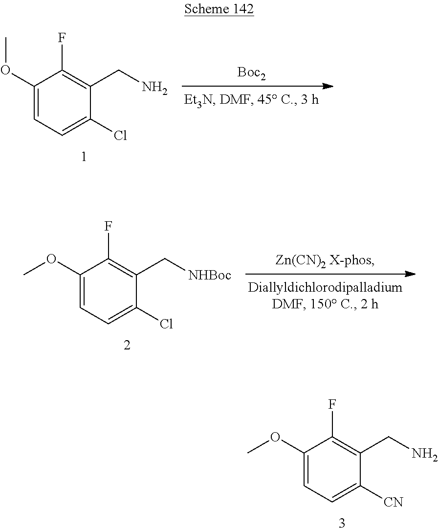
[Boc2].C1(OC)=CC=C(Cl)C(CN)=C1F.[Zn(CN)2 X-phos].C1(OC)=CC=C(Cl)C(C[NHBoc])=C1F.C1(OC)=CC=C([CN])C(CN)=C1F
